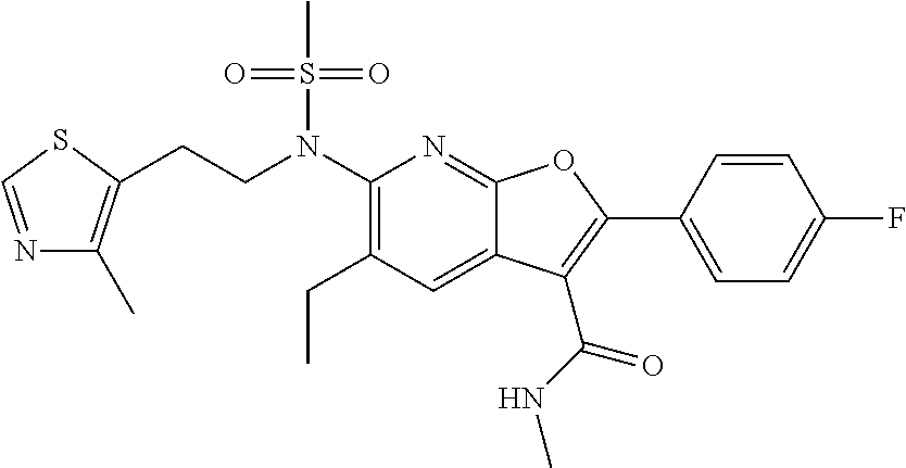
C1(N(CCC2=C(C)N=CS2)S(C)(=O)=O)=C(CC)C=C2C(=N1)OC(C1=CC=C(F)C=C1)=C2C(NC)=O
